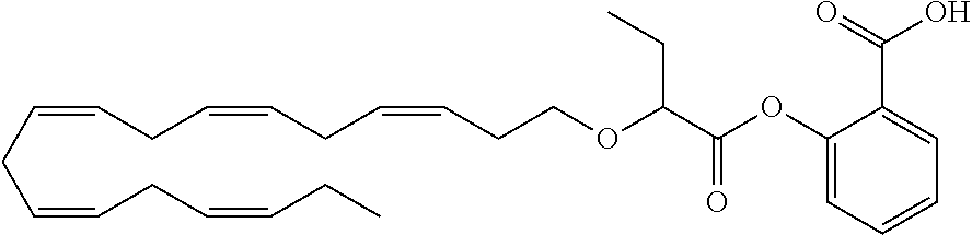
C(=CCC=CCC=CCC)CC=CCC=CCCOC(C(OC1=CC=CC=C1C(=O)O)=O)CC
